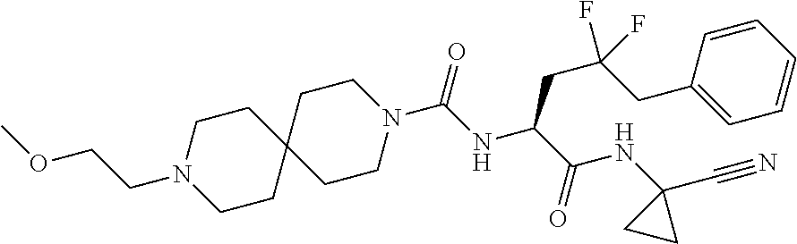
C1CN(CCOC)CCC12CCN(C(NC(C(NC1(C#N)CC1)=O)CC(F)(CC1=CC=CC=C1)F)=O)CC2
